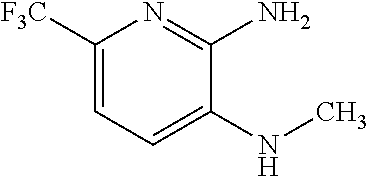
C1([F3C])=CC=C(NC)C(N)=N1
